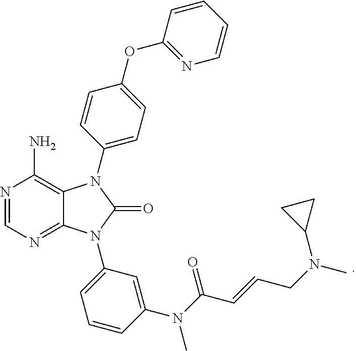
N1=CN=C2C(=C1N)N(C1=CC=C(OC3=NC=CC=C3)C=C1)C(=O)N2C1=CC=CC(N(C(C=CCN(C)C2CC2)=O)C)=C1
